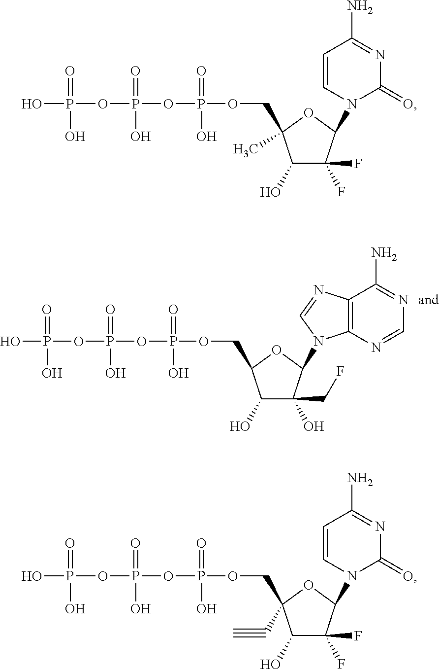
C(OP(=O)(O)OP(OP(O)(=O)O)(=O)O)C1C(O)C(O)(CF)C(N2C3=C(C(N)=NC=N3)N=C2)O1.C(OP(=O)(O)OP(OP(O)(=O)O)(=O)O)C1(C#C)C(O)C(F)(F)C(N2C=CC(N)=NC2=O)O1.C1(O)C(F)(F)C(N2C(=O)N=C(N)C=C2)OC1(COP(=O)(O)OP(OP(O)(=O)O)(=O)O)C
